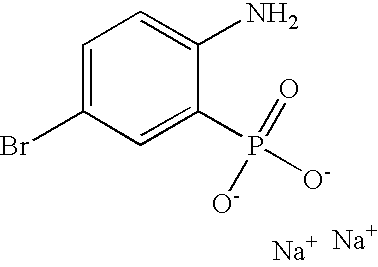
C1=C(Br)C=C(P(=O)([O-])[O-])C(N)=C1.[Na].[Na]
